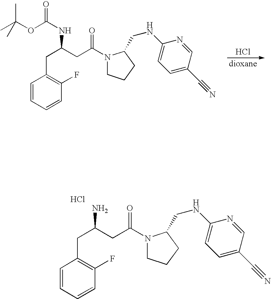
Cl.CC(OC(NC(CC1=C(F)C=CC=C1)CC(N1CCCC1CNC1=CC=C(C#N)C=N1)=O)=O)(C)C.NC(CC1=C(F)C=CC=C1)CC(N1CCCC1CNC1=CC=C(C#N)C=N1)=O.Cl
